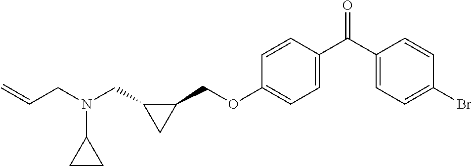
C1(C(C2=CC=C(OCC3C(CN(CC=C)C4CC4)C3)C=C2)=O)=CC=C(Br)C=C1
